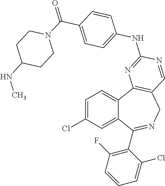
C1=C(Cl)C=C2C(=C1)C1=C(CN=C2C2=C(F)C=CC=C2Cl)C=NC(NC2=CC=C(C(N3CCC(NC)CC3)=O)C=C2)=N1
